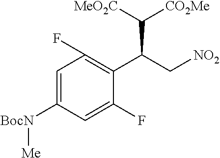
C1=C([BocN][Me])C=C(F)C(C(C[NO2])C([CO2Me])[MeO2C])=C1F
